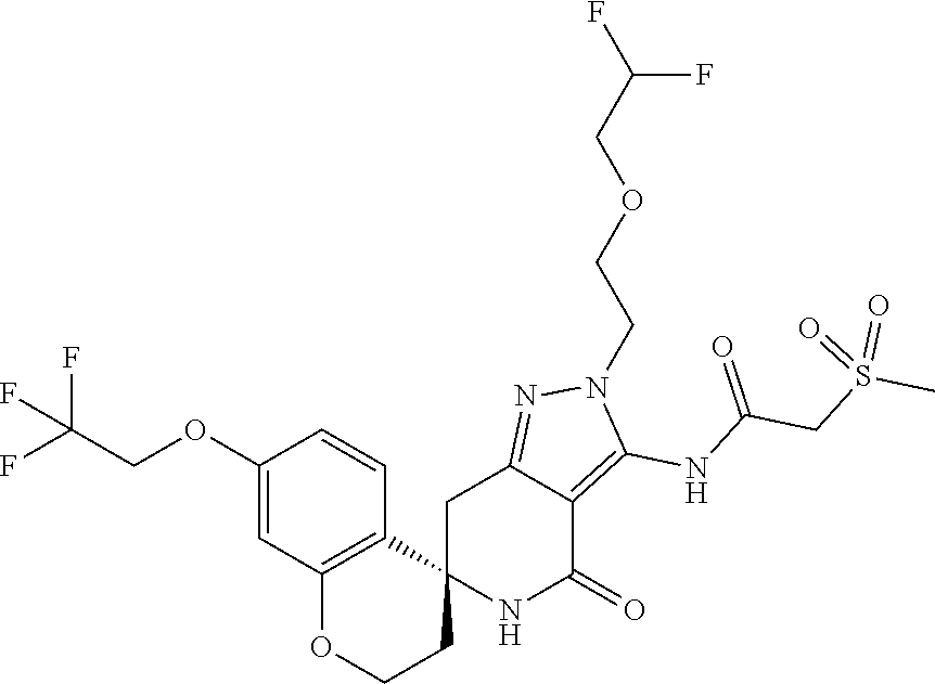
C12(NC(=O)C3=C(NC(CS(C)(=O)=O)=O)N(CCOCC(F)F)N=C3C1)CCOC1=C2C=CC(OCC(F)(F)F)=C1
